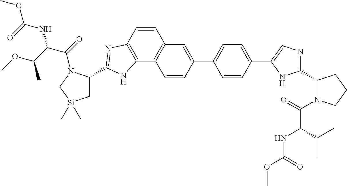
C1(C2=CC3=C(C4=C(C=C3)N=C(C3C[Si](C)(C)CN3C(=O)C(C(OC)C)NC(OC)=O)N4)C=C2)=CC=C(C2=CN=C(C3N(C(=O)C(C(C)C)NC(OC)=O)CCC3)N2)C=C1
